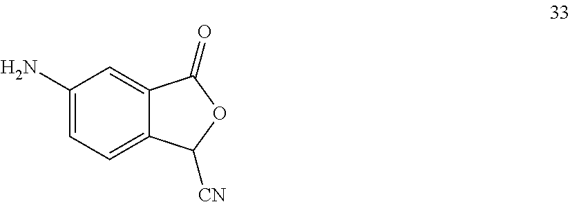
C1(N)=CC=C2C(=C1)C(=O)OC2[CN]
